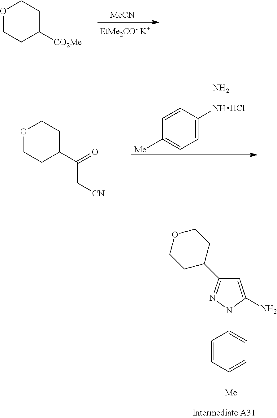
C1=CC([Me])=CC=C1N1C(N)=CC(C2CCOCC2)=N1.[MeCN].O1CCC([CO2Me])CC1.C1=C(NN)C=CC([Me])=C1.Cl.O1CCC(C(C[CN])=O)CC1
